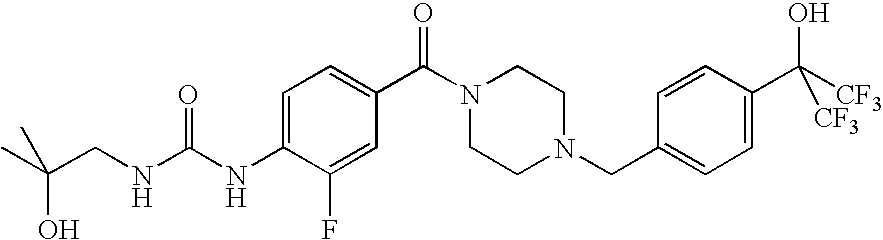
C(CNC(NC1=CC=C(C(=O)N2CCN(CC3=CC=C(C(O)([CF3])[CF3])C=C3)CC2)C=C1F)=O)(C)(O)C
